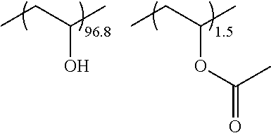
CCC(C)O.CCC(C)OC(=O)C
